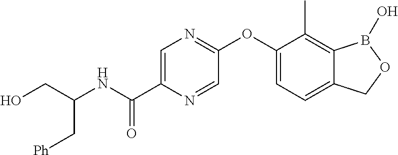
OCC(NC(C1=CN=C(OC2=CC=C3C(=C2C)B(O)OC3)C=N1)=O)C[Ph]
